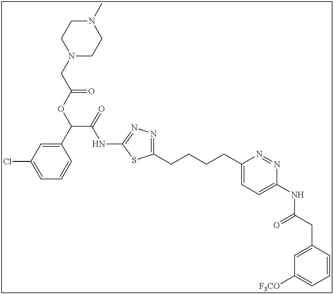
C1(CCCCC2=NN=C(NC(C(OC(CN3CCN(C)CC3)=O)C3=CC(Cl)=CC=C3)=O)S2)=CC=C(NC(CC2=CC([F3CO])=CC=C2)=O)N=N1
